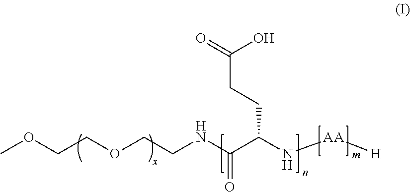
COCCOCCNC(C(N[AA][H])CCC(=O)O)=O
